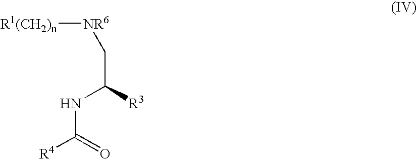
N(C(=O)[R4])C([R3])C[NR6][R1(CH2)n]
